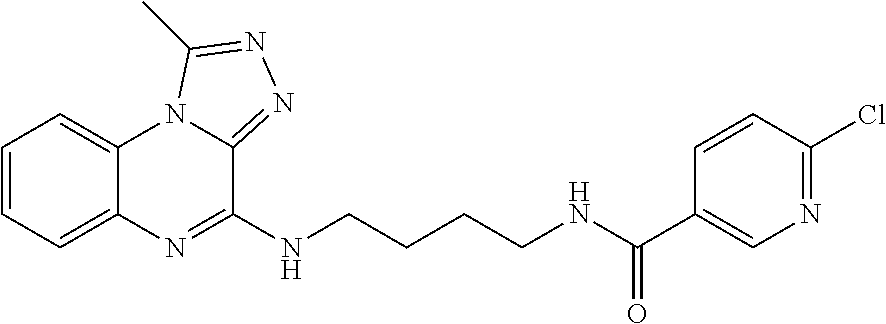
C1=CC=C2C(=C1)N1C(=NN=C1C)C(NCCCCNC(C1=CN=C(Cl)C=C1)=O)=N2
